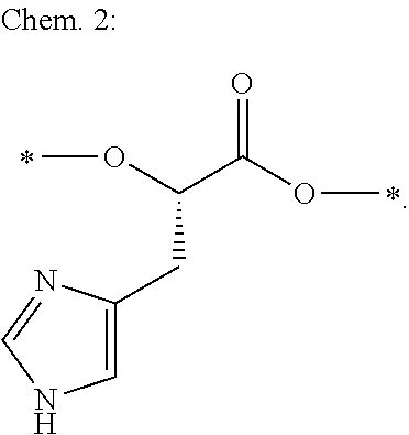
C1=C(CC(OC)C(OC)=O)N=CN1
